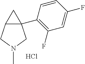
C12(C3=C(F)C=C(F)C=C3)C(CN(C)C1)C2.Cl
